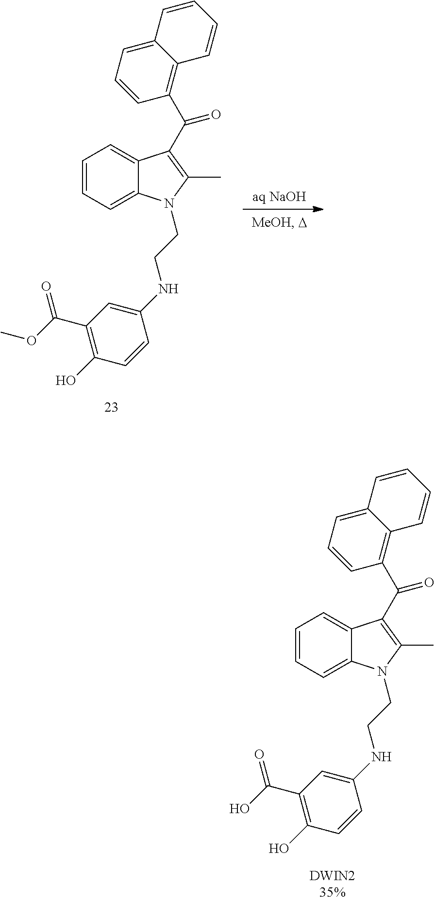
C1=CC=C2C(=C1)C(C(C1=C3C(=CC=C1)C=CC=C3)=O)=C(C)N2CCNC1=CC(C(O)=O)=C(O)C=C1.C1=CC=C2C(=C1)C(C(C1=C3C(=CC=C1)C=CC=C3)=O)=C(C)N2CCNC1=CC(C(OC)=O)=C(O)C=C1
